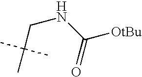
N(C([OtBu])=O)CC(C)(C)C
